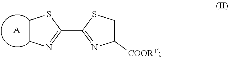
C1CN=C(C2=NC([COOR1])CS2)S1.[A]
